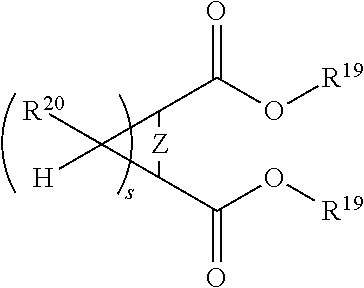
C1(C(O[R19])=O)C(C(O[R19])=O)C1([R20])[H]
